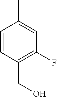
C1=CC(CO)=C(F)C=C1C
